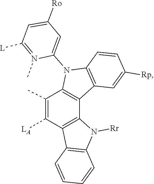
C1([Ro])=CC([L])=N(C)C(N2C3=C(C4=C2C=CC([Rp])=C4)C2=C(C([LA])=C3C)C3=C(N2[Rr])C=CC=C3)=C1
